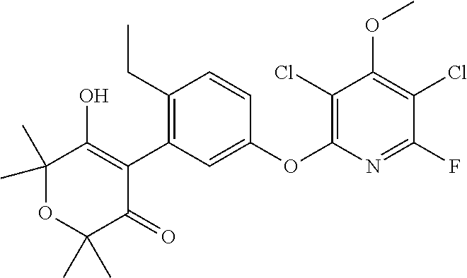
C1(C)(C)OC(C)(C)C(=O)C(C2=C(CC)C=CC(OC3=C(Cl)C(OC)=C(Cl)C(F)=N3)=C2)=C1O
